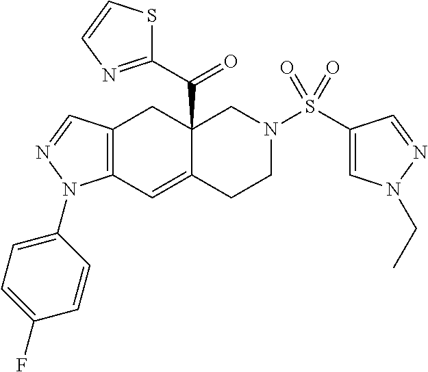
C12=C(C=C3C(C(=O)C4=NC=CS4)(C1)CN(S(=O)(=O)C1=CN(CC)N=C1)CC3)N(C1=CC=C(F)C=C1)N=C2
